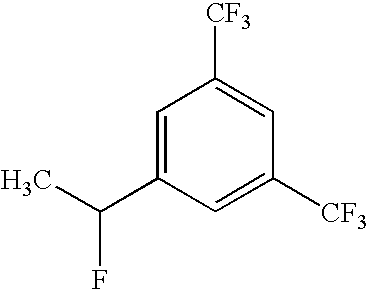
C1=C(C(C)F)C=C([CF3])C=C1[CF3]
